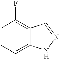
C1=CC=C2C(=C1F)C=NN2
